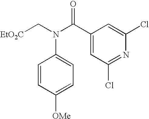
[EtO2C]CN(C(C1=CC(Cl)=NC(Cl)=C1)=O)C1=CC=C([OMe])C=C1
